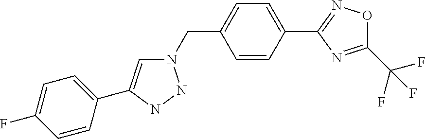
N1(CC2=CC=C(C3=NOC(C(F)(F)F)=N3)C=C2)C=C(C2=CC=C(F)C=C2)NN1
